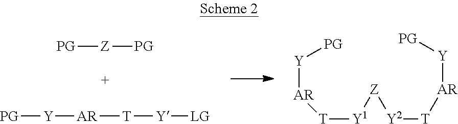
[PG][Y][AR][T][Y][LG].[Z]([PG])[PG].[Y]([AR][T][Y1][Z][Y2][T][AR][Y][PG])[PG]
